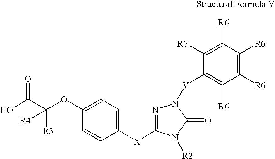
C1=C(OC(C(O)=O)([R3])[R4])C=CC([X]C2=NN([V]C3=C([R6])C([R6])=C([R6])C([R6])=C3[R6])C(=O)N2[R2])=C1
